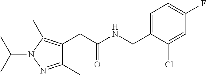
C1=C(CNC(CC2=C(C)N(C(C)C)N=C2C)=O)C(Cl)=CC(F)=C1
